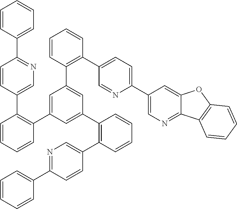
C1=CC(C2=NC=C(C3=C(C4=CC(C5=C(C6=CC=C(C7=CN=C8C(=C7)OC7=C8C=CC=C7)N=C6)C=CC=C5)=CC(C5=C(C6=CN=C(C7=CC=CC=C7)C=C6)C=CC=C5)=C4)C=CC=C3)C=C2)=CC=C1
